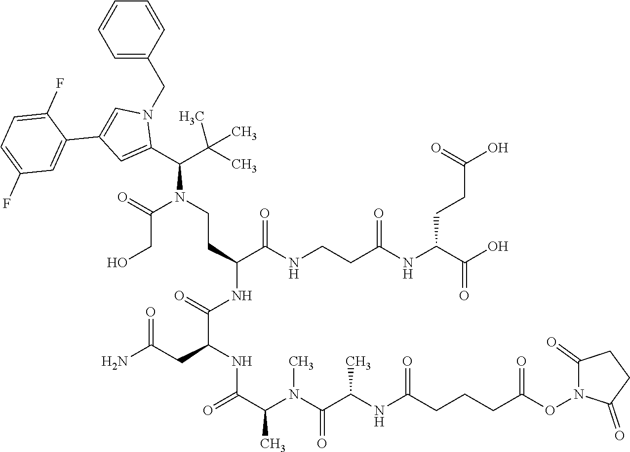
C(N(C(CO)=O)CCC(C(NCCC(NC(CCC(=O)O)C(=O)O)=O)=O)NC(C(NC(C(C)N(C(=O)C(C)NC(=O)CCCC(ON1C(=O)CCC1=O)=O)C)=O)CC(N)=O)=O)(C(C)(C)C)C1=CC(C2=CC(F)=CC=C2F)=CN1CC1=CC=CC=C1
